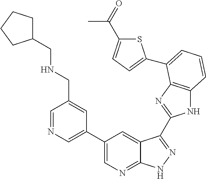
C1(C2=CN=CC(CNCC3CCCC3)=C2)=CN=C2C(=C1)C(C1=NC3=C(N1)C=CC=C3C1=CC=C(C(=O)C)S1)=NN2
